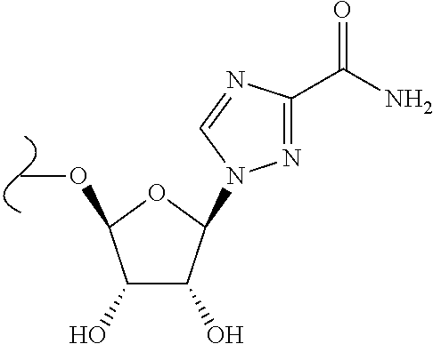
C1(O)C(O)C(N2N=C(C(N)=O)N=C2)OC1OC
